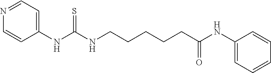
C1(NC(NCCCCCC(NC2=CC=CC=C2)=O)=S)=CC=NC=C1
